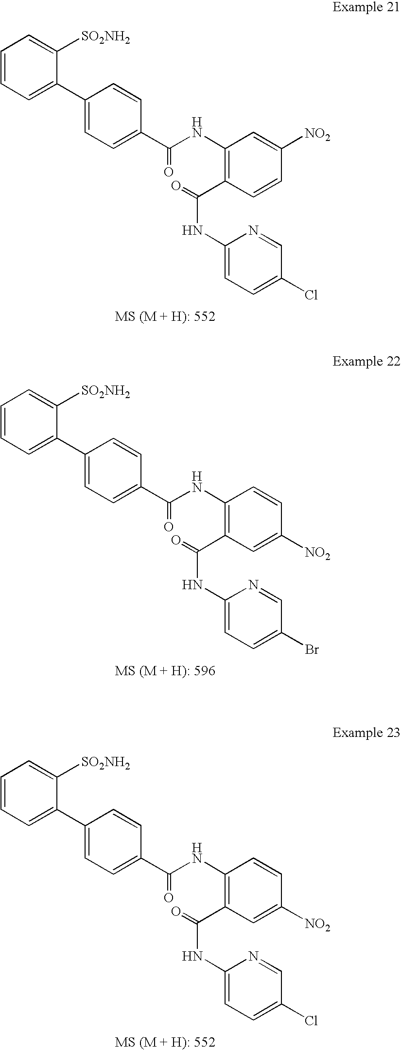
C1=CC=C(C2=CC=C(C(NC3=C(C(NC4=CC=C(Cl)C=N4)=O)C=CC([NO2])=C3)=O)C=C2)C([SO2NH2])=C1.C1=CC=C(C2=CC=C(C(NC3=C(C(NC4=CC=C(Br)C=N4)=O)C=C([NO2])C=C3)=O)C=C2)C([SO2NH2])=C1.C1=CC=C(C2=CC=C(C(NC3=C(C(NC4=CC=C(Cl)C=N4)=O)C=C([NO2])C=C3)=O)C=C2)C([SO2NH2])=C1
